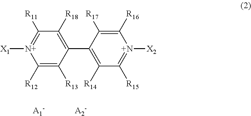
C1([R12])=C([R13])C(C2=C([R14])C([R15])=[N+]([X2])C([R16])=C2[R17])=C([R18])C([R11])=[N+]1[X1]
